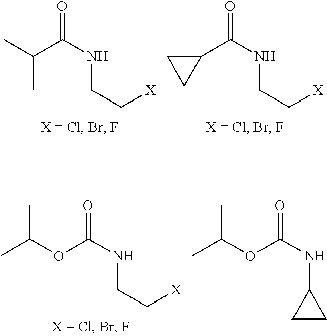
C(C)(C)C(NCC[X])=O.C1(C(NCC[X])=O)CC1.O(C(NCC[X])=O)C(C)C.O(C(NC1CC1)=O)C(C)C
